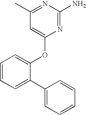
C1(C)=NC(N)=NC(OC2=CC=CC=C2C2=CC=CC=C2)=C1
